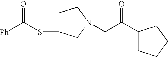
C1C(SC([Ph])=O)CN(CC(C2CCCC2)=O)C1
